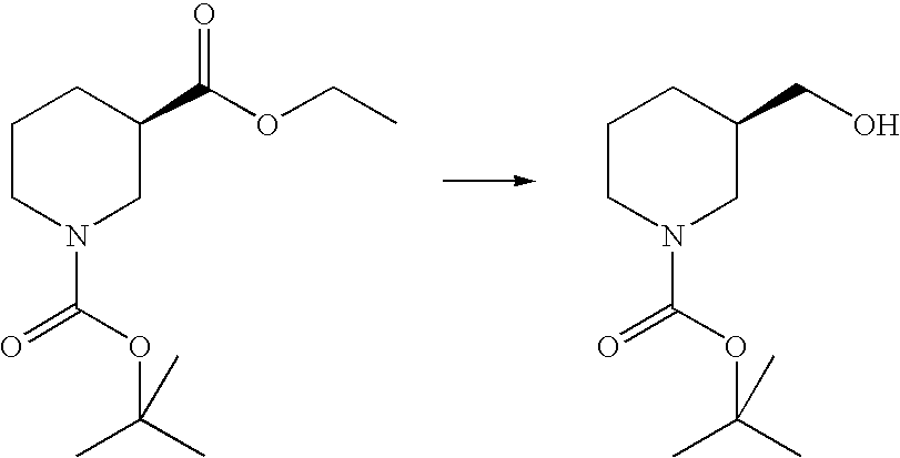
C1CN(C(OC(C)(C)C)=O)CC(C(OCC)=O)C1.C1CN(C(OC(C)(C)C)=O)CC(CO)C1
